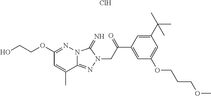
OCCOC1=NN2C(=NN(CC(C3=CC(OCCCOC)=CC(C(C)(C)C)=C3)=O)C2=N)C(C)=C1.Cl
